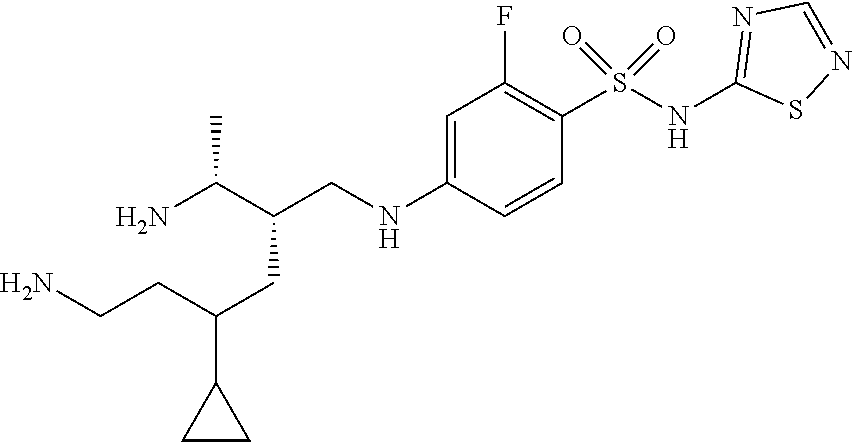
NC(C(CC(CCN)C1CC1)CNC1=CC(F)=C(S(NC2=NC=NS2)(=O)=O)C=C1)C
